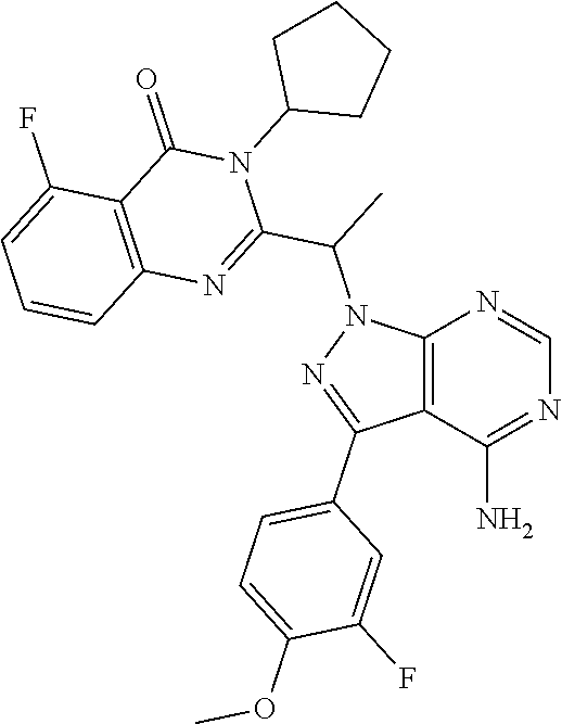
C12=C(C(N)=NC=N1)C(C1=CC=C(OC)C(F)=C1)=NN2C(C1=NC2=C(C(=O)N1C1CCCC1)C(F)=CC=C2)C
